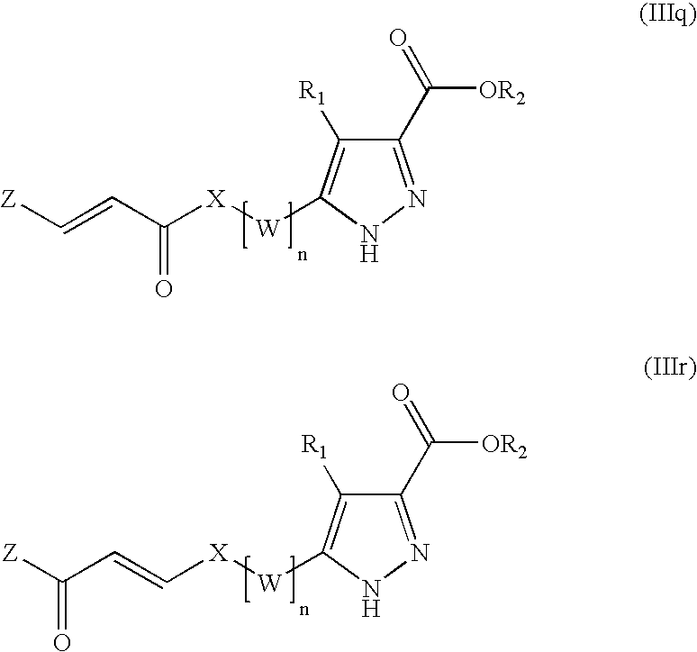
C1(C(=O)[OR2])=NNC([W][X]C(C=C[Z])=O)=C1[R1].C1(C(=O)[OR2])=NNC([W][X]C=CC([Z])=O)=C1[R1]
